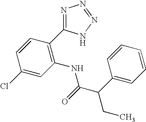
C1=CC(C2=NN=NN2)=C(NC(C(C2=CC=CC=C2)CC)=O)C=C1Cl
